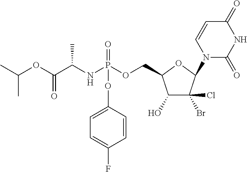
C1=CC(OP(=O)(NC(C(OC(C)C)=O)C)OCC2OC(N3C(=O)NC(=O)C=C3)C(Br)(Cl)C2O)=CC=C1F
